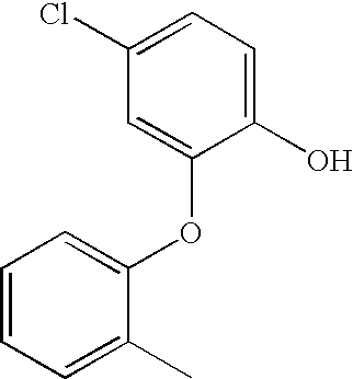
C1=C(Cl)C=C(OC2=CC=CC=C2C)C(O)=C1
